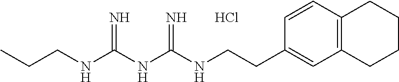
C(CC1=CC2=C(C=C1)CCCC2)NC(NC(NCCC)=N)=N.Cl
